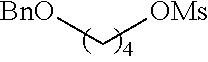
[BnO]C[OMs]
